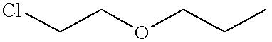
ClCCOCCC
